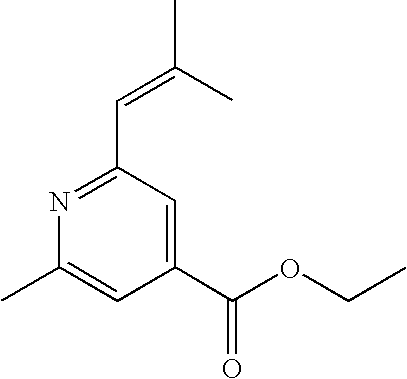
CC1=CC(C(OCC)=O)=CC(C=C(C)C)=N1
